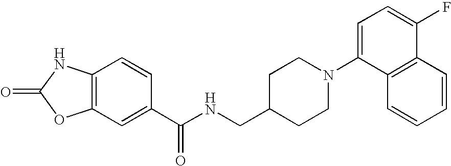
C12=C(C=C(C(NCC3CCN(C4=CC=C(F)C5=C4C=CC=C5)CC3)=O)C=C1)OC(=O)N2
